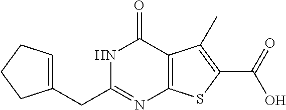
C1(CC2=NC3=C(C(=O)N2)C(C)=C(C(=O)O)S3)=CCCC1
